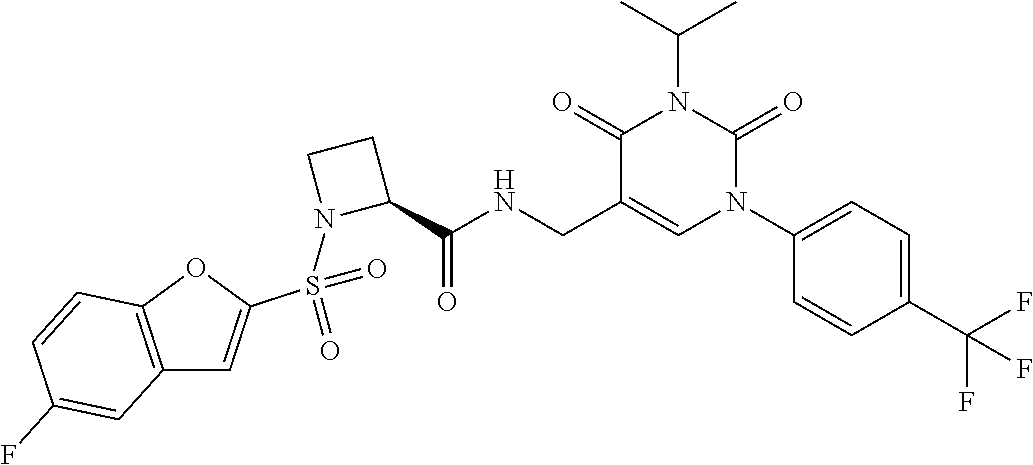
C12=C(OC(S(=O)(=O)N3C(C(NCC4=CN(C5=CC=C(C(F)(F)F)C=C5)C(=O)N(C(C)C)C4=O)=O)CC3)=C1)C=CC(F)=C2
